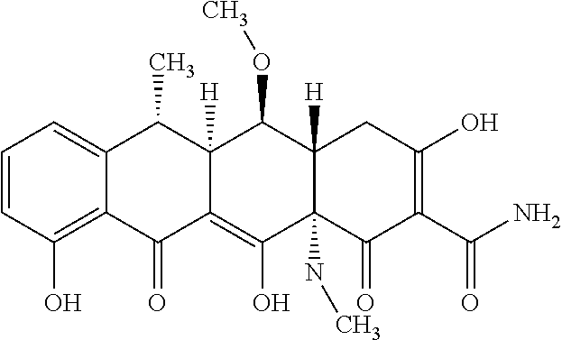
C1=CC(O)=C2C(=C1)C(C)C1([H])C(=C(O)C3(NC)C([H])(C1OC)CC(O)=C(C(N)=O)C3=O)C2=O
